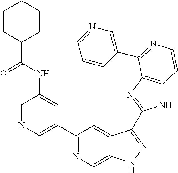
C1=NC=C(C2=NC=C3C(=C2)C(C2=NC4=C(N2)C=CN=C4C2=CN=CC=C2)=NN3)C=C1NC(C1CCCCC1)=O
